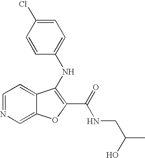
C1=NC=C2C(=C1)C(NC1=CC=C(Cl)C=C1)=C(C(=O)NCC(C)O)O2
